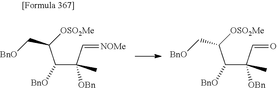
C(C(C=O)([OBn])C)(C([OSO2Me])C[BnO])[BnO].C(C(C=[NOMe])([OBn])C)(C([OSO2Me])C[BnO])[BnO]
